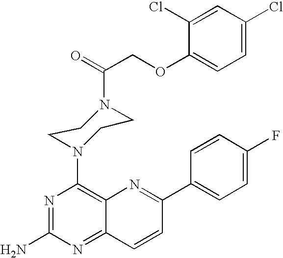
C1=C(F)C=CC(C2=NC3=C(N4CCN(C(=O)COC5=CC=C(Cl)C=C5Cl)CC4)N=C(N)N=C3C=C2)=C1
